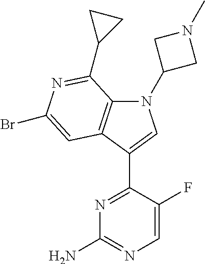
N1=C(C2=CN(C3CN(C)C3)C3=C2C=C(Br)N=C3C2CC2)C(F)=CN=C1N
